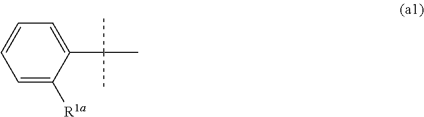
C1=C([R1a])C(C(C)(C)C)=CC=C1
